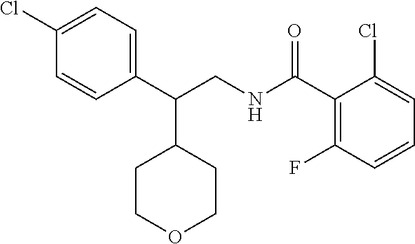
C1(Cl)=CC=C(C(CNC(C2=C(F)C=CC=C2Cl)=O)C2CCOCC2)C=C1
